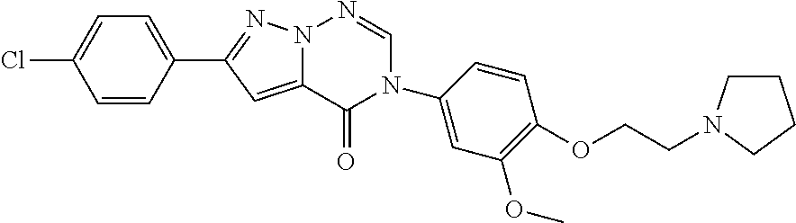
C12=CC(C3=CC=C(Cl)C=C3)=NN1N=CN(C1=CC(OC)=C(OCCN3CCCC3)C=C1)C2=O
